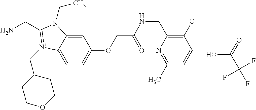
NCC1=[N+](CC2CCOCC2)C2=CC=C(OCC(NCC3=C([O-])C=CC(C)=N3)=O)C=C2N1CC.OC(=O)C(F)(F)F
